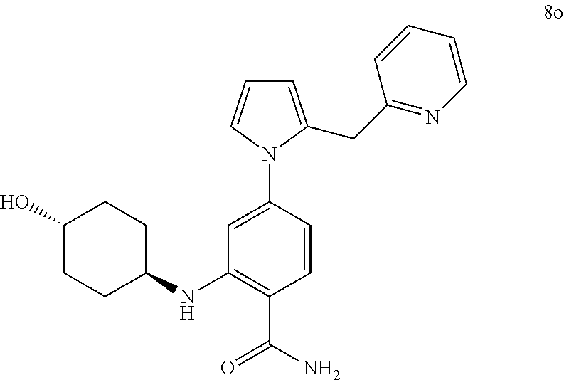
C1=C(CC2=NC=CC=C2)N(C2=CC(NC3CCC(O)CC3)=C(C(N)=O)C=C2)C=C1
